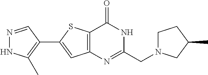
N1=CC(C2=CC3=C(S2)C(=O)NC(CN2CCC(C)C2)=N3)=C(C)N1
